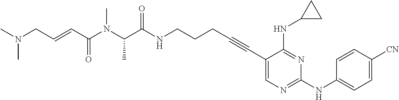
C1(C#CCCCNC(C(N(C(C=CCN(C)C)=O)C)C)=O)=CN=C(NC2=CC=C([CN])C=C2)N=C1NC1CC1
